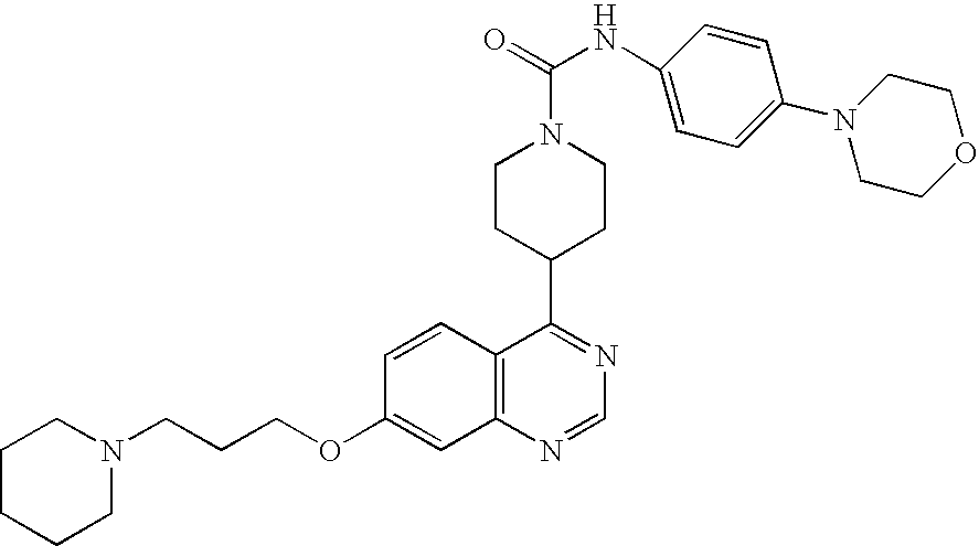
C1CCCN(CCCOC2=CC3=C(C=C2)C(C2CCN(C(NC4=CC=C(N5CCOCC5)C=C4)=O)CC2)=NC=N3)C1
